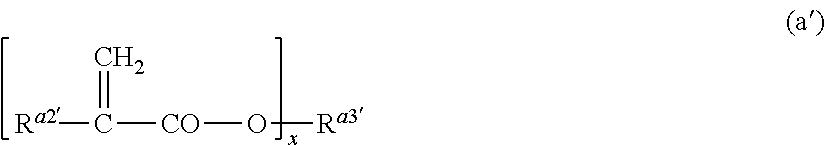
[Ra2]C([CO]O[Ra3])=C
